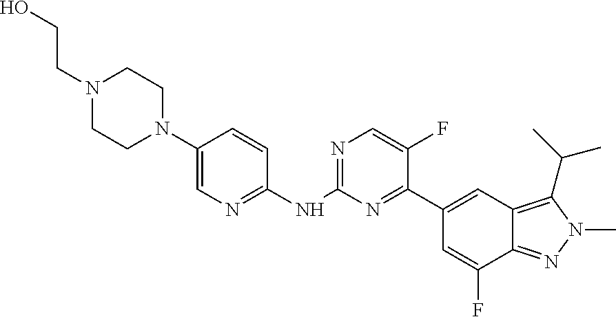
C1CN(C2=CN=C(NC3=NC=C(F)C(C4=CC5=C(C(C)C)N(C)N=C5C(F)=C4)=N3)C=C2)CCN1CCO
